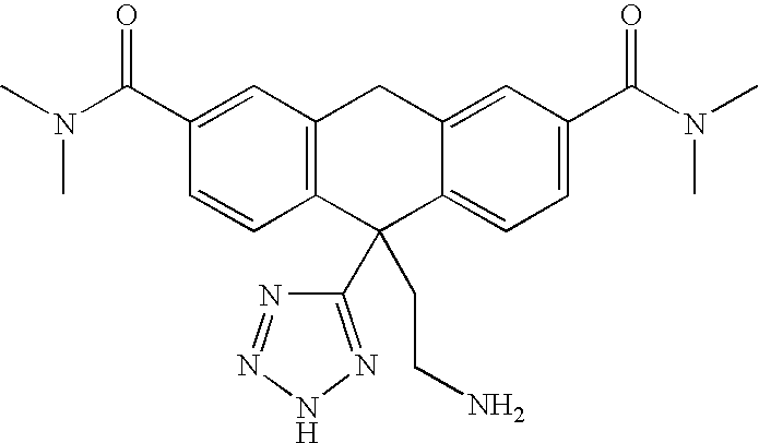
C12=C(C=C(C(=O)N(C)C)C=C1)CC1=CC(C(=O)N(C)C)=CC=C1C2(C1=NNN=N1)CCN
